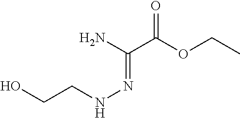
N(=C(C(=O)OCC)N)NCCO
